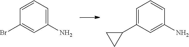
C1=C(C2CC2)C=C(N)C=C1.C1=CC=C(N)C=C1Br
